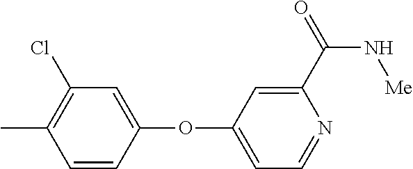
C1(C(=O)N[Me])=CC(OC2=CC(Cl)=C(C)C=C2)=CC=N1
